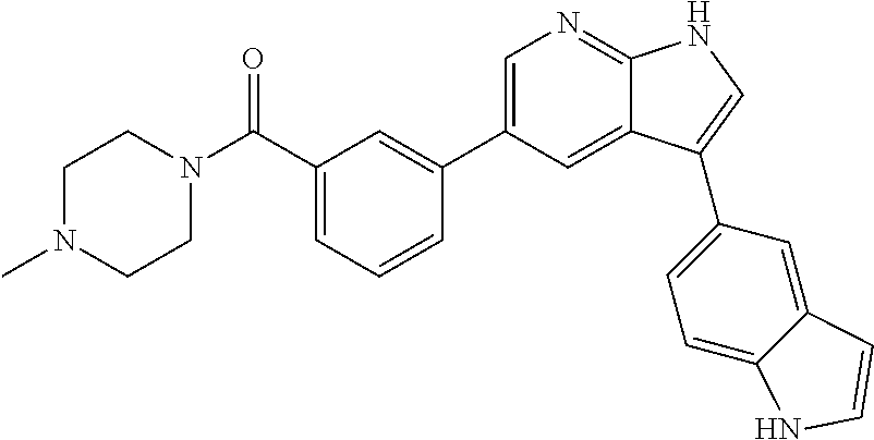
C1(C(N2CCN(C)CC2)=O)=CC=CC(C2=CN=C3C(=C2)C(C2=CC=C4C(=C2)C=CN4)=CN3)=C1
